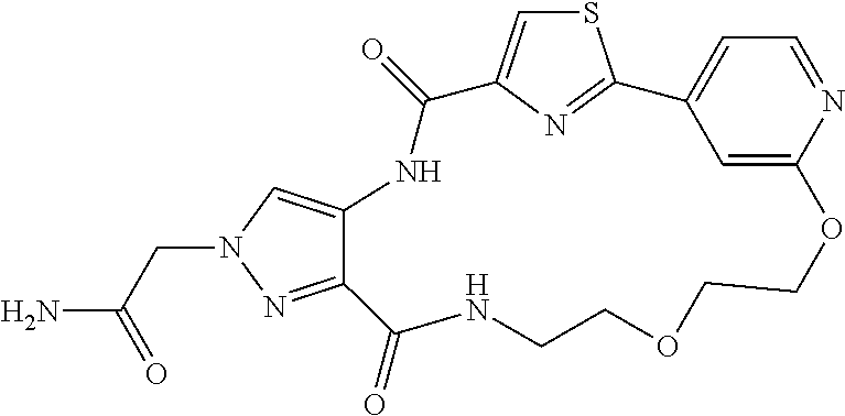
S1C=C2N=C1C1=CC=NC(=C1)OCCOCCNC(=O)C1=NN(CC(N)=O)C=C1NC2=O
